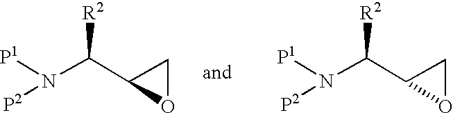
N(C(C1OC1)[R2])([P1])[P2].N(C(C1OC1)[R2])([P1])[P2]
